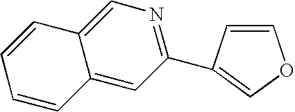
C1(C2=COC=C2)=NC=C2C(=C1)C=CC=C2
